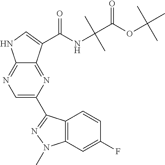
C1=C(C2=NN(C)C3=C2C=CC(F)=C3)N=C2C(=N1)NC=C2C(NC(C)(C)C(OC(C)(C)C)=O)=O
